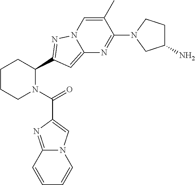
C1CCN(C(=O)C2=CN3C(=N2)C=CC=C3)C(C2=NN3C=C(C)C(N4CC(N)CC4)=NC3=C2)C1
